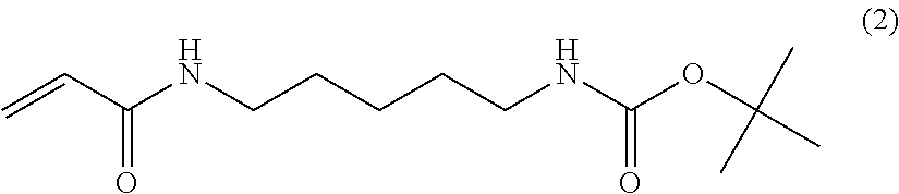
C(=O)(C=C)NCCCCCNC(OC(C)(C)C)=O
